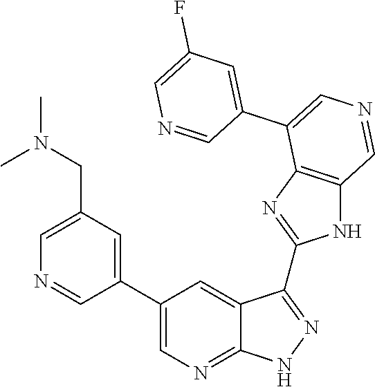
C1=C(CN(C)C)C=C(C2=CN=C3C(=C2)C(C2=NC4=C(N2)C=NC=C4C2=CC(F)=CN=C2)=NN3)C=N1
